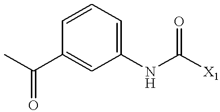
C1=C(C(C)=O)C=CC=C1NC([X1])=O
